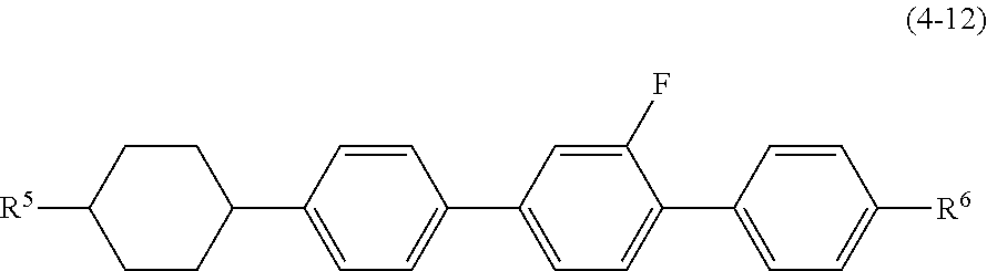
C1=CC(C2CCC([R5])CC2)=CC=C1C1=CC=C(C2=CC=C([R6])C=C2)C(F)=C1
